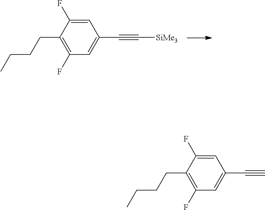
C1(CCCC)=C(F)C=C(C#C[SiMe3])C=C1F.C1(CCCC)=C(F)C=C(C#C)C=C1F
